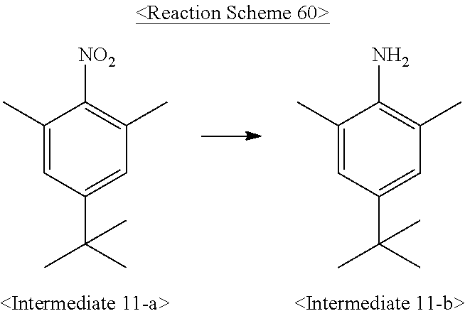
C1(C)=CC(C(C)(C)C)=CC(C)=C1N.C1(C)=CC(C(C)(C)C)=CC(C)=C1[NO2]
